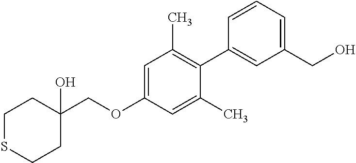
C1(OCC2(O)CCSCC2)=CC(C)=C(C2=CC(CO)=CC=C2)C(C)=C1
